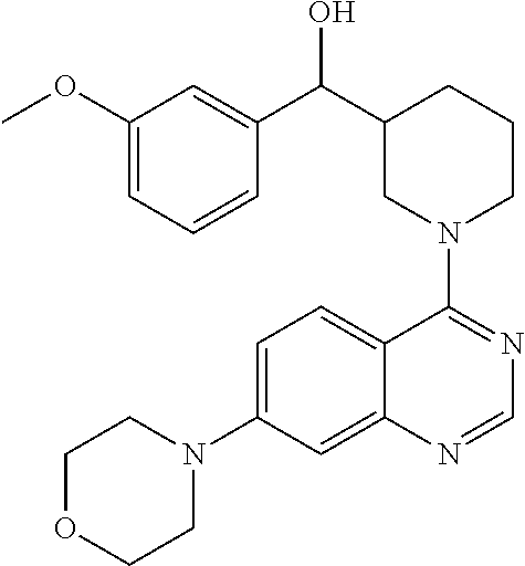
C1OCCN(C2=CC=C3C(=C2)N=CN=C3N2CCCC(C(C3=CC(OC)=CC=C3)O)C2)C1
